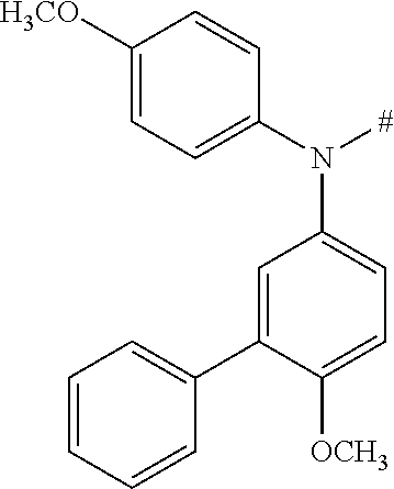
C1([H3CO])=CC=C(N([#])C2=CC=C([OCH3])C(C3=CC=CC=C3)=C2)C=C1
